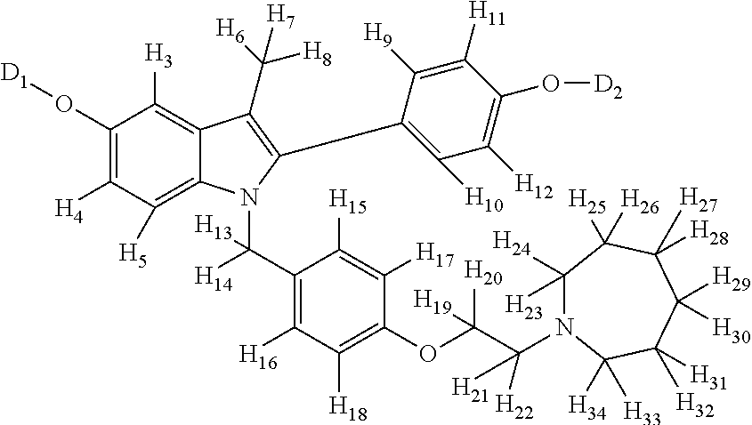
C1(O[D1])=C([H4])C([H5])=C2C(=C1[H3])C(C([H6])([H8])[H7])=C(C1=C([H10])C([H12])=C(O[D2])C([H11])=C1[H9])N2C(C1=C([H16])C([H18])=C(OC(C([H21])([H22])N2C([H23])([H24])C([H25])([H26])C([H28])([H27])C([H29])([H30])C([H31])([H32])C2([H34])[H33])([H20])[H19])C([H17])=C1[H15])([H14])[H13]
